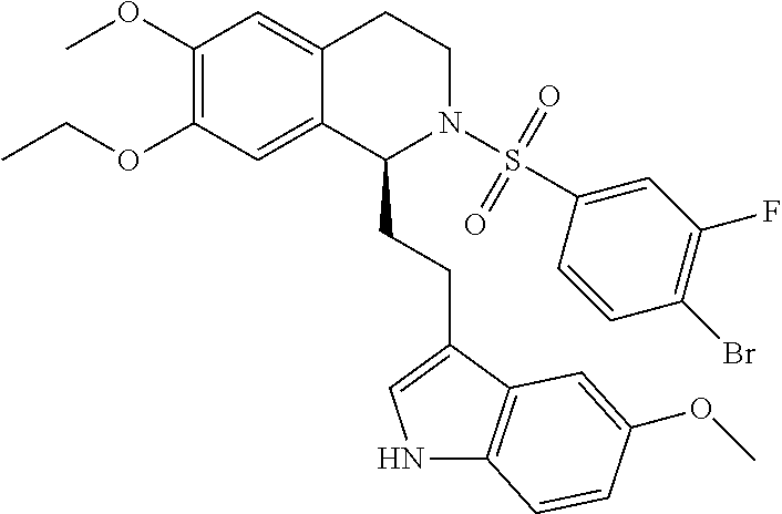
C1(OC)=C(OCC)C=C2C(=C1)CCN(S(=O)(=O)C1=CC(F)=C(Br)C=C1)C2CCC1=CNC2=C1C=C(OC)C=C2
